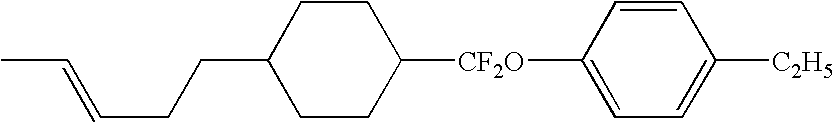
C1CC([CF2O]C2=CC=C([C2H5])C=C2)CCC1CCC=CC
